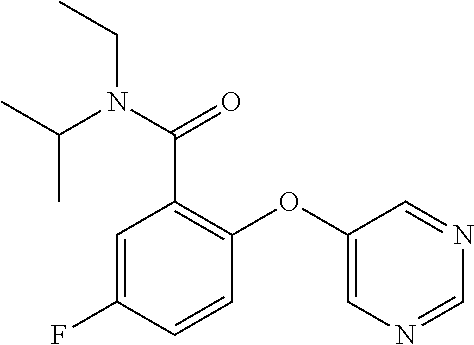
C1=C(F)C=CC(OC2=CN=CN=C2)=C1C(N(C(C)C)CC)=O
